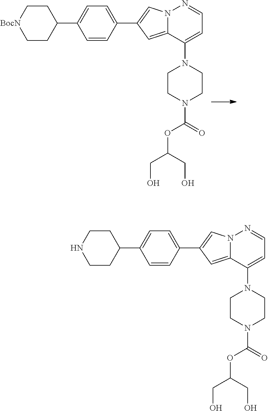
C1C[BocN]CCC1C1=CC=C(C2=CN3C(=C2)C(N2CCN(C(=O)OC(CO)CO)CC2)=CC=N3)C=C1.C1CNCCC1C1=CC=C(C2=CN3C(=C2)C(N2CCN(C(=O)OC(CO)CO)CC2)=CC=N3)C=C1
